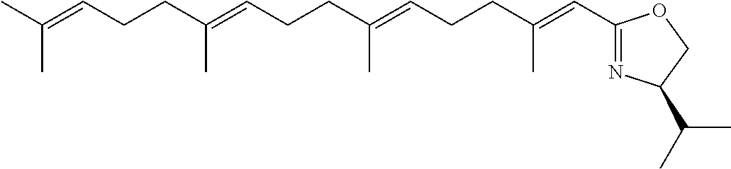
C(C(=CCCC(=CC1=NC(C(C)C)CO1)C)C)CC=C(C)CCC=C(C)C
